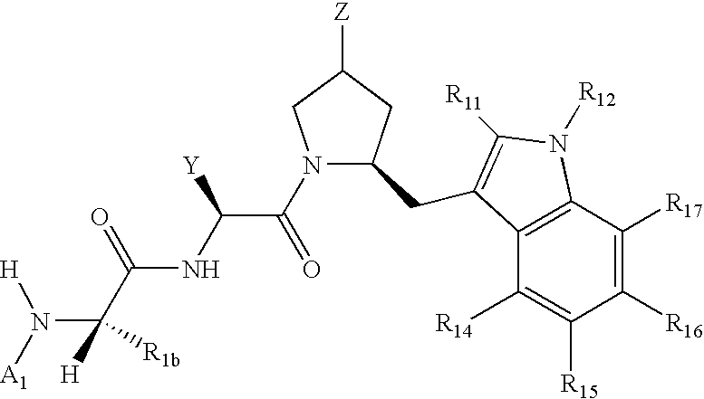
N(C([H])(C(=O)NC(C(=O)N1C(CC2=C([R11])N([R12])C3=C2C([R14])=C([R15])C([R16])=C3[R17])CC([Z])C1)[Y])[R1b])([A1])[H]
